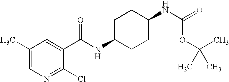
C1C(NC(C2=CC(C)=CN=C2Cl)=O)CCC(NC(OC(C)(C)C)=O)C1
